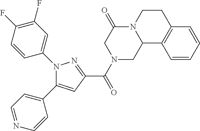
C(=O)(C1=NN(C2=CC(F)=C(F)C=C2)C(C2=CC=NC=C2)=C1)N1CC2N(C(=O)C1)CCC1=C2C=CC=C1
